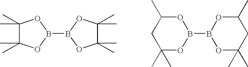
C1(C)(C)C(C)(C)OB(B2OC(C)(C)C(C)(C)O2)O1.B1(B2OC(C)CC(C)(C)O2)OC(C)(C)CC(C)O1
